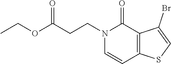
C(CCN1C(=O)C2=C(C=C1)SC=C2Br)(OCC)=O
